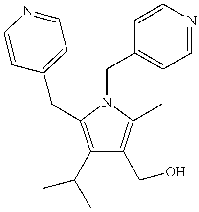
C1(C(C)C)=C(CC2=CC=NC=C2)N(CC2=CC=NC=C2)C(C)=C1CO
